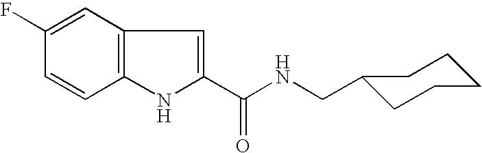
C1(C(NCC2CCCCC2)=O)=CC2=C(N1)C=CC(F)=C2
